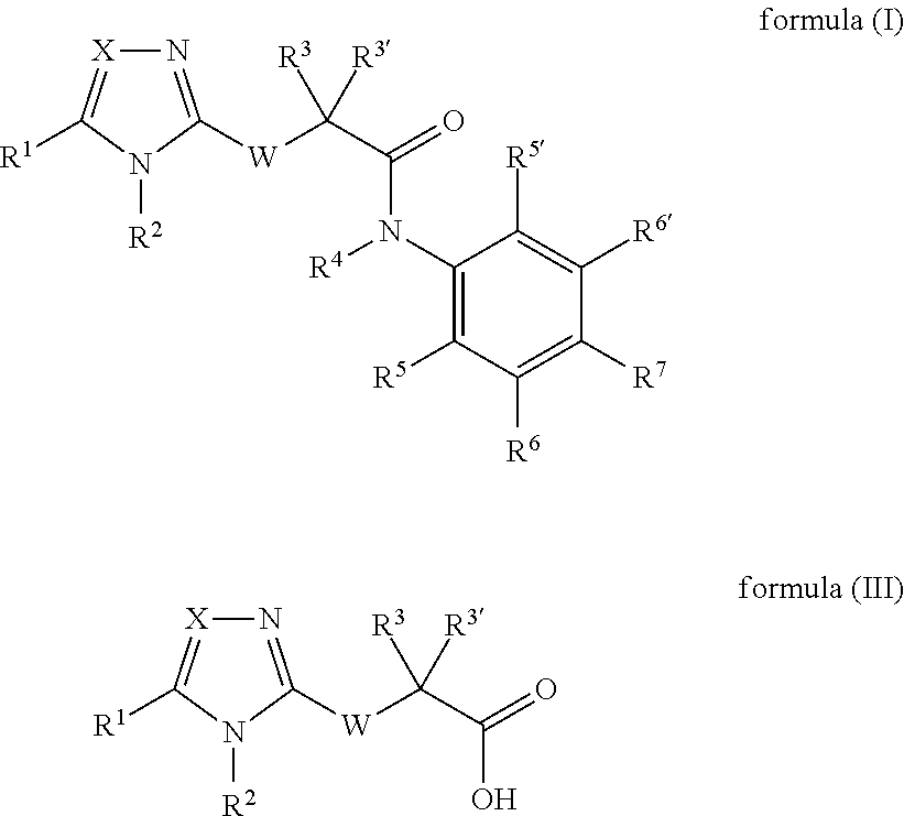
C1(N([R4])C(C([W]C2=N[X]=C([R1])N2[R2])([R3])[R3])=O)=C([R5])C([R6])=C([R7])C([R6])=C1[R5].OC(C([W]C1=N[X]=C([R1])N1[R2])([R3])[R3])=O
